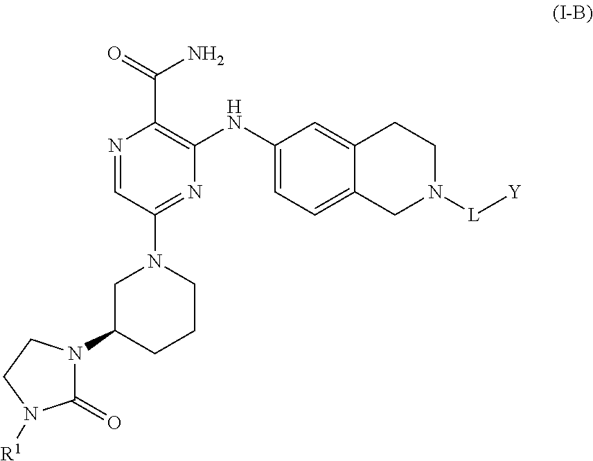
N1=CC(N2CC(N3C(=O)N([R1])CC3)CCC2)=NC(NC2=CC=C3C(=C2)CCN([L][Y])C3)=C1C(=O)N
